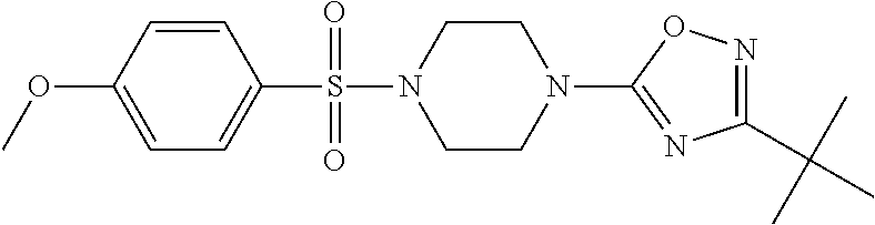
N1=C(C(C)(C)C)N=C(N2CCN(S(=O)(C3=CC=C(OC)C=C3)=O)CC2)O1
